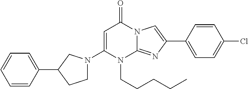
C1(N2CCC(C3=CC=CC=C3)C2)=CC(=O)N2C(=NC(C3=CC=C(Cl)C=C3)=C2)N1CCCCC
